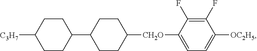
C1CC(C2CCC([CH2O]C3=CC=C([OC2H5])C(F)=C3F)CC2)CCC1[C3H7]
